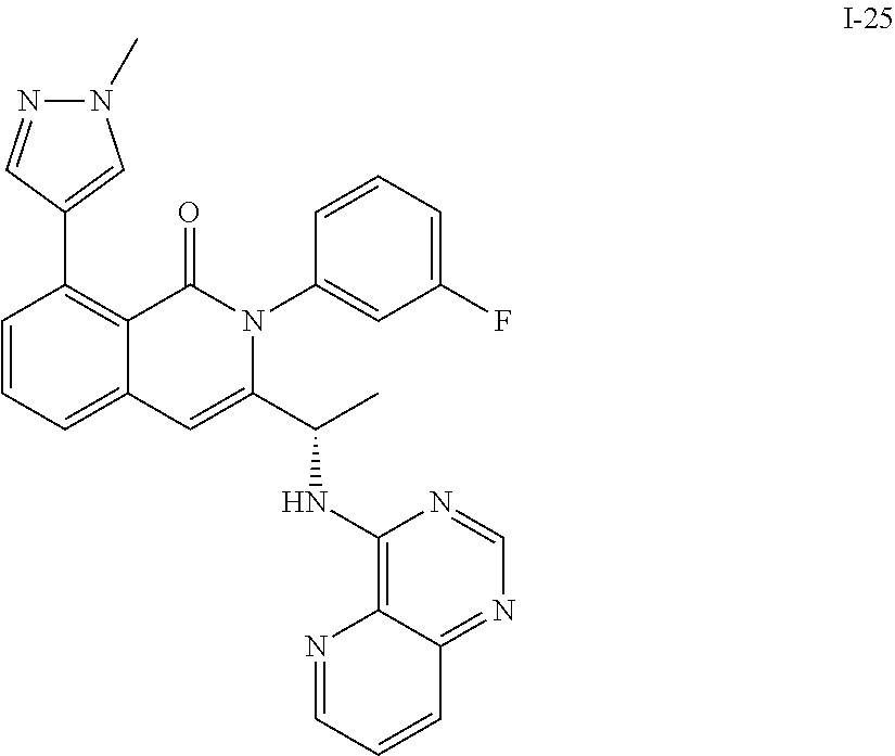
C1=CC=C2C(=C1C1=CN(C)N=C1)C(=O)N(C1=CC(F)=CC=C1)C(C(C)NC1=C3C(=NC=N1)C=CC=N3)=C2
